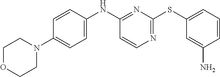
C1=CC(N)=CC(SC2=NC=CC(NC3=CC=C(N4CCOCC4)C=C3)=N2)=C1
